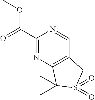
C1(C(=O)OC)=NC2=C(C=N1)CS(=O)(=O)C2(C)C
